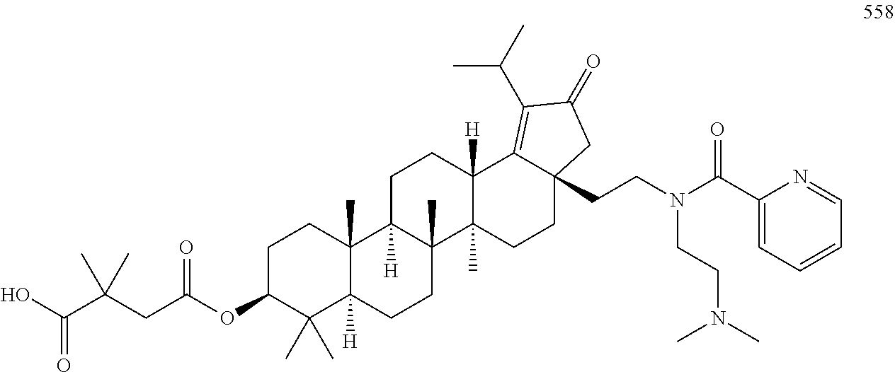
C1C(OC(CC(C(O)=O)(C)C)=O)C(C)(C)C2([H])C(C)(C1)C1([H])C(C)(CC2)C2(C)C([H])(CC1)C1=C(C(C)C)C(=O)CC1(CCN(C(C1=CC=CC=N1)=O)CCN(C)C)CC2
